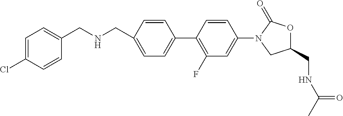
C1(CNCC2=CC=C(Cl)C=C2)=CC=C(C2=C(F)C=C(N3CC(CNC(C)=O)OC3=O)C=C2)C=C1
